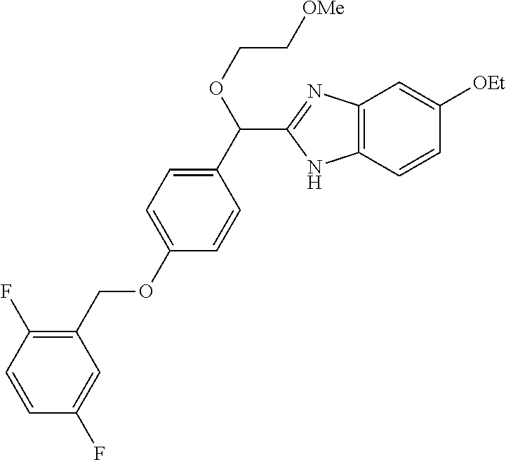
C1(C(OCC[OMe])C2=NC3=C(N2)C=CC([OEt])=C3)=CC=C(OCC2=C(F)C=CC(F)=C2)C=C1
